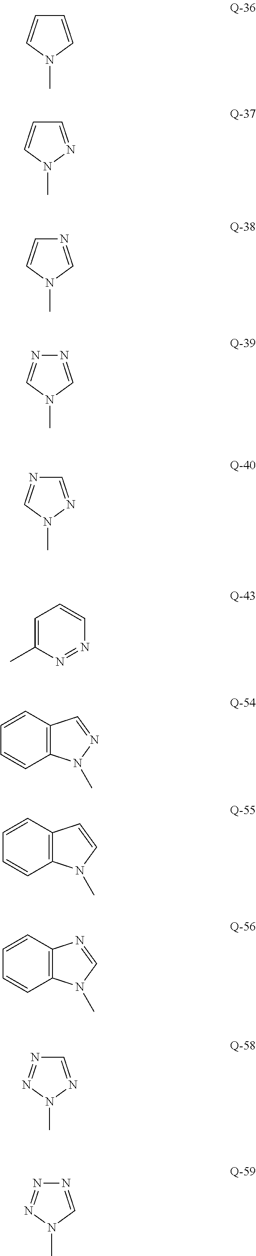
C1=CN(C)C=C1.C1=NN(C)C=C1.N1=CN(C)C=C1.N1=CN(C)C=N1.C1=NN(C)C=N1.C1=C(C)N=NC=C1.C1=CC2=C(C=C1)N(C)N=C2.C1=CC2=C(C=C1)N(C)C=C2.C1=CC2=C(C=C1)N(C)C=N2.C1=NN(C)N=N1.N1=CN(C)N=N1
